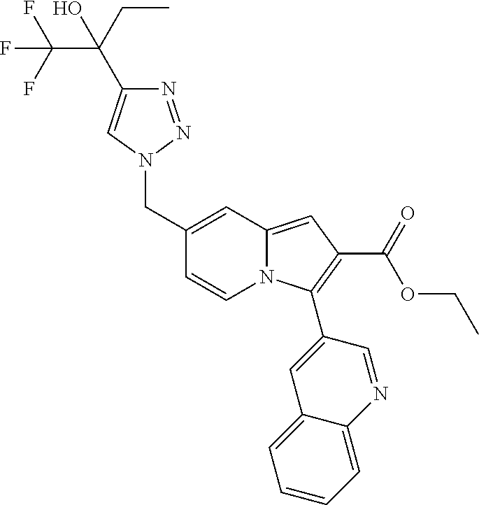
C1(CN2N=NC(C(C(F)(F)F)(O)CC)=C2)=CC2=CC(C(OCC)=O)=C(C3=CC4=CC=CC=C4N=C3)N2C=C1
